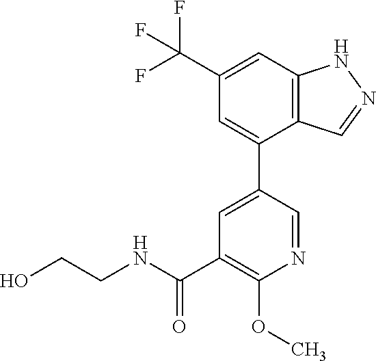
C12=C(C=C(C(F)(F)F)C=C1C1=CC(C(NCCO)=O)=C(OC)N=C1)NN=C2
